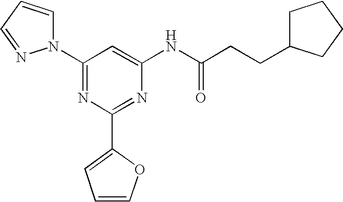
C1(N2C=CC=N2)=NC(C2=CC=CO2)=NC(NC(CCC2CCCC2)=O)=C1
